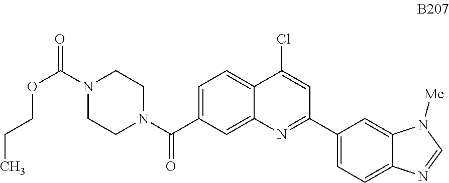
C1=C(C(N2CCN(C(=O)OCCC)CC2)=O)C=C2C(=C1)C(Cl)=CC(C1=CC=C3C(=C1)N([Me])C=N3)=N2
